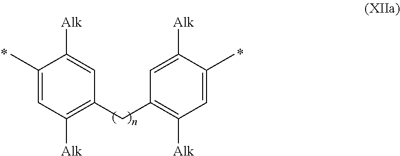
C1(CC2=C([Alk])C=C(C)C([Alk])=C2)=C([Alk])C=C(C)C([Alk])=C1
